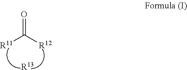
[R11]C([R12])=O.[R13]
